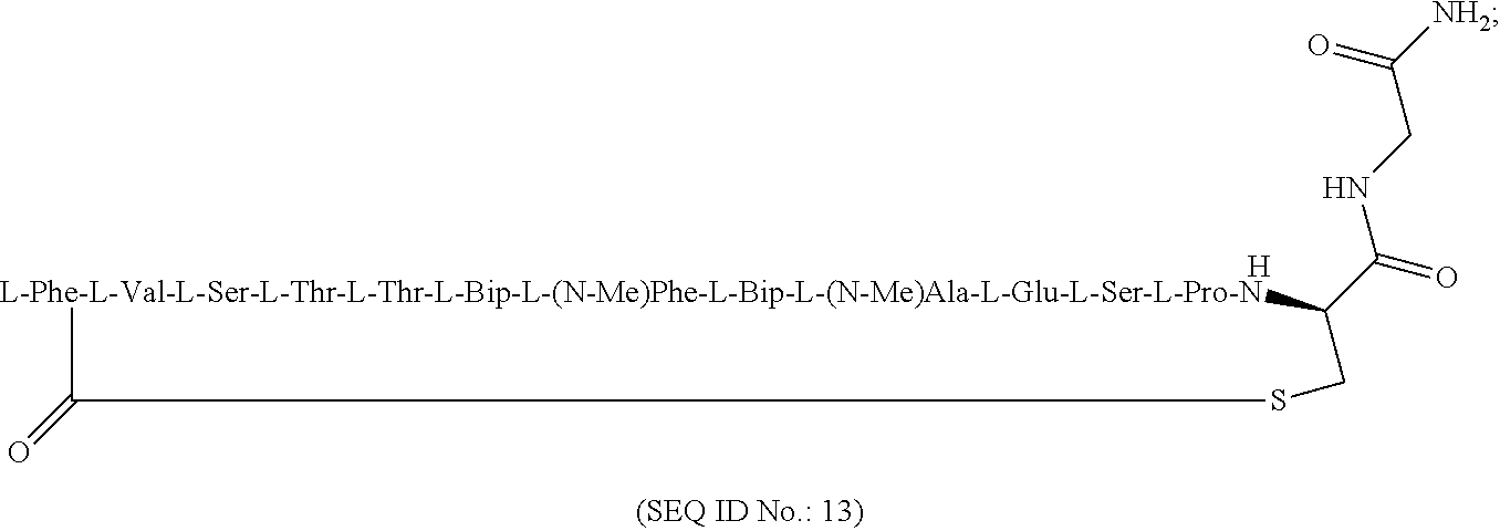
[L-Phe-L-Val-L-Ser-L-Thr-L-Thr-L-Bip-L-(N-Me)Phe-L-Bip-L-(N-Me)Ala-L-Glu-L-Ser-L-Pro-N]1C(C(=O)NCC([NH2])=O)CSC1=O.[H]
